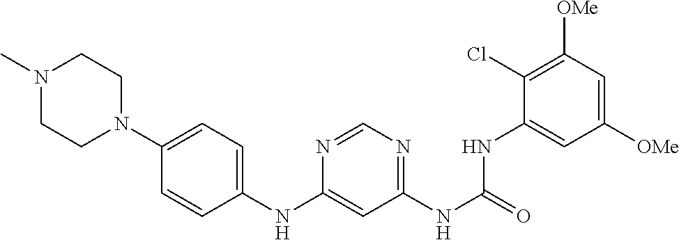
C1([OMe])=CC([OMe])=C(Cl)C(NC(NC2=NC=NC(NC3=CC=C(N4CCN(C)CC4)C=C3)=C2)=O)=C1
